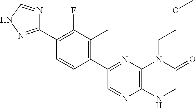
C1(C2=NC3=C(N=C2)NCC(=O)N3CCOC)=C(C)C(F)=C(C2=NNC=N2)C=C1
